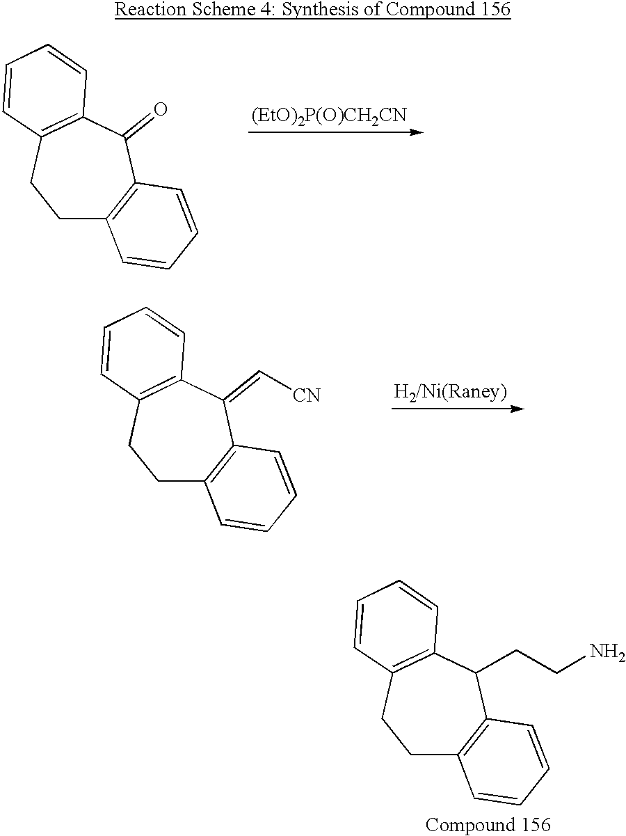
C1C2=C(C(=O)C3=C(C1)C=CC=C3)C=CC=C2.[(EtO)2P(O)CH2CN].[H2/Ni(Raney)].C1C2=C(C(=C[CN])C3=C(C1)C=CC=C3)C=CC=C2.C1C2=C(C(CCN)C3=C(C1)C=CC=C3)C=CC=C2
